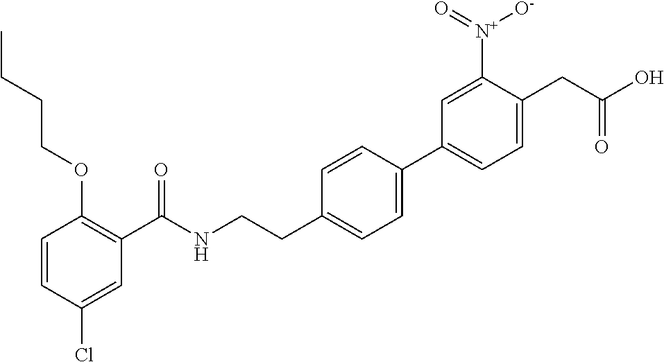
C1=CC(Cl)=CC(C(NCCC2=CC=C(C3=CC=C(CC(O)=O)C([N+]([O-])=O)=C3)C=C2)=O)=C1OCCCC
